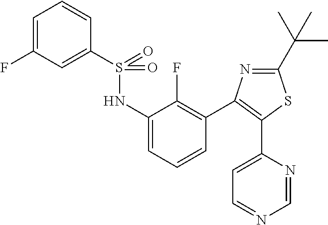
C1=C(NS(C2=CC(F)=CC=C2)(=O)=O)C(F)=C(C2=C(C3=CC=NC=N3)SC(C(C)(C)C)=N2)C=C1
